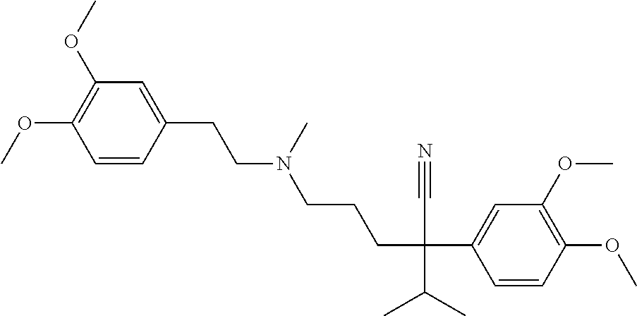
COC1=C(OC)C=C(CCN(CCCC(C#N)(C(C)C)C2=CC(OC)=C(OC)C=C2)C)C=C1
